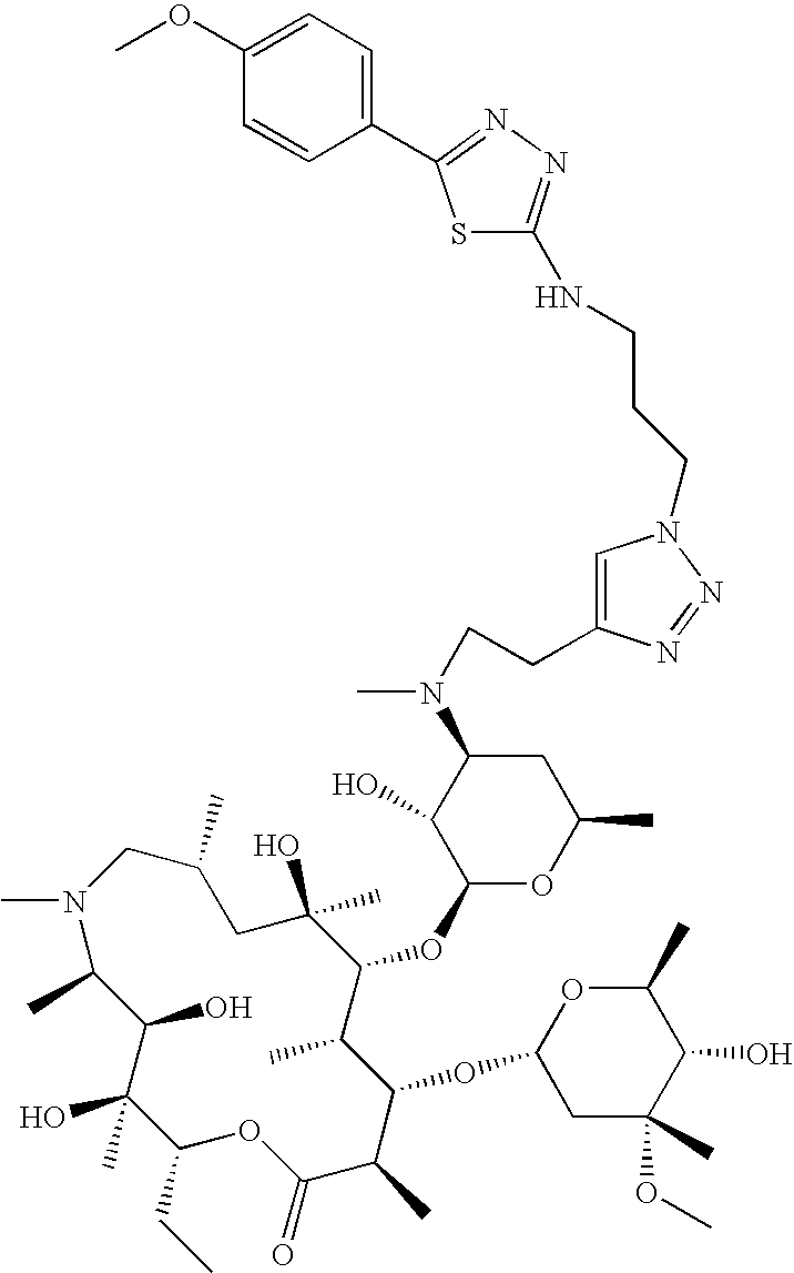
CN1C(C)C(O)C(O)(C)C(CC)OC(=O)C(C)C(OC2CC(C)(OC)C(O)C(C)O2)C(C)C(OC2OC(C)CC(N(CCC3=CN(CCCNC4=NN=C(C5=CC=C(OC)C=C5)S4)N=N3)C)C2O)C(C)(O)CC(C)C1
